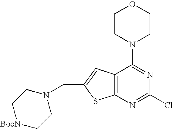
N1(CC2=CC3=C(S2)N=C(Cl)N=C3N2CCOCC2)CC[BocN]CC1
